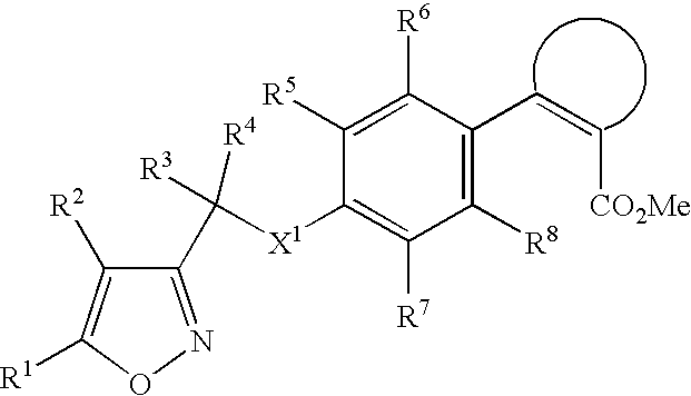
C1(C([R3])([X1]C2=C([R7])C([R8])=C(C=C[CO2Me])C([R6])=C2[R5])[R4])=NOC([R1])=C1[R2]
